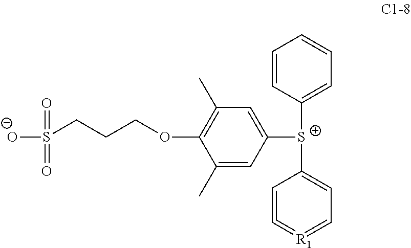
C1=CC([S+](C2=CC=[R1]=C=C2)C2=CC(C)=C(OCCCS([O-])(=O)=O)C(C)=C2)=CC=C1
